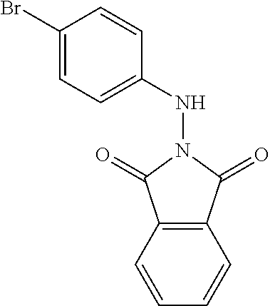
C12=C(C=CC=C1)C(=O)N(NC1=CC=C(Br)C=C1)C2=O
